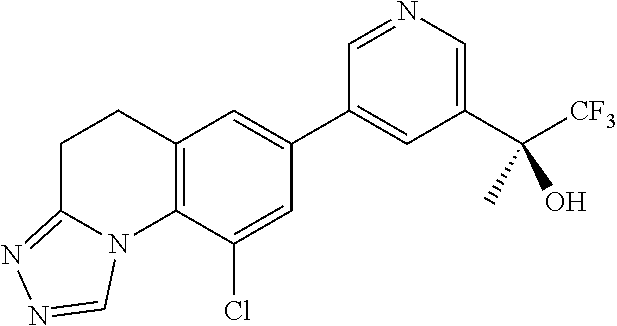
C1(C([CF3])(C)O)=CN=CC(C2=CC3=C(C(Cl)=C2)N2C(=NN=C2)CC3)=C1
